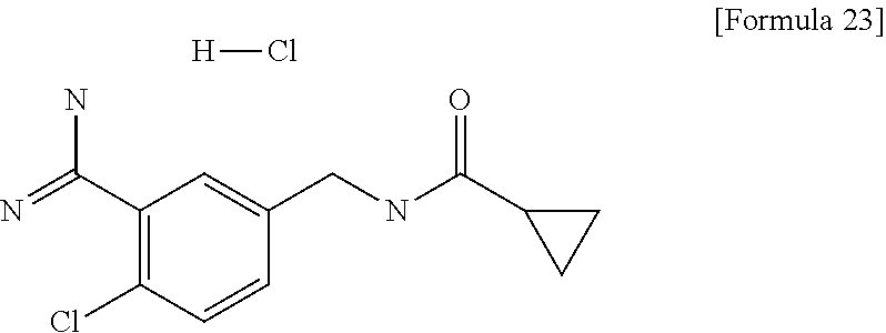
C1(C(=N)N)=C(Cl)C=CC(CNC(C2CC2)=O)=C1.[H]Cl
